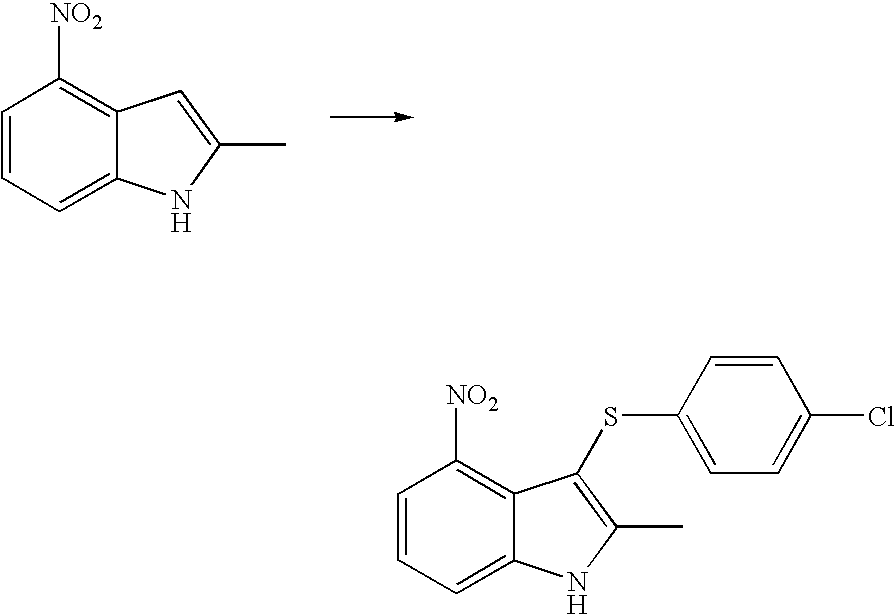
C1=CC=C2C(=C1[NO2])C=C(C)N2.C1=CC=C2C(=C1[NO2])C(SC1=CC=C(Cl)C=C1)=C(C)N2
